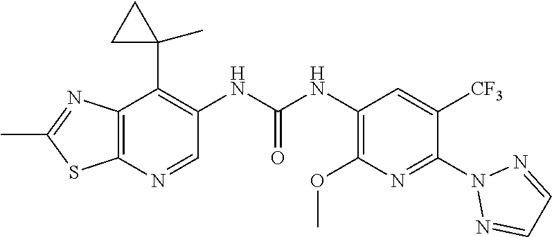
C12=C(N=CC(NC(NC3=C(OC)N=C(N4N=CC=N4)C([CF3])=C3)=O)=C1C1(C)CC1)SC(C)=N2
